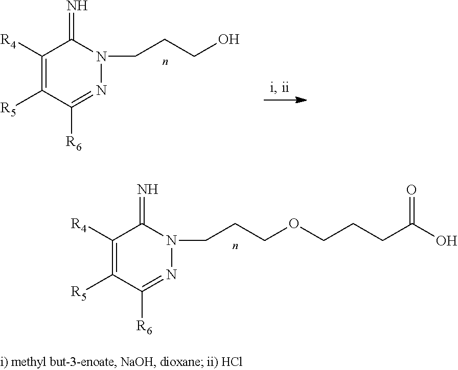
C1([R4])=C([R5])C([R6])=NN(CCCO)C1=N.C1([R4])=C([R5])C([R6])=NN(CCCOCCCC(O)=O)C1=N
